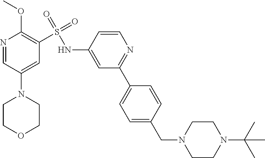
N1=CC(N2CCOCC2)=CC(S(=O)(NC2=CC(C3=CC=C(CN4CCN(C(C)(C)C)CC4)C=C3)=NC=C2)=O)=C1OC
